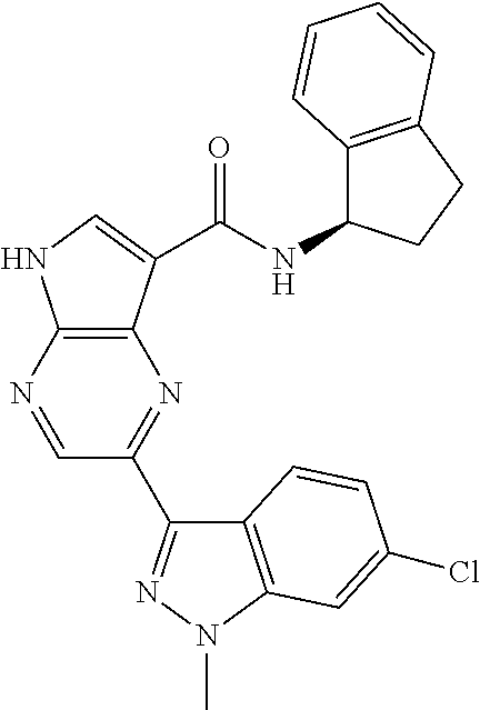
C1=NC2=C(N=C1C1=NN(C)C3=C1C=CC(Cl)=C3)C(C(NC1C3=C(CC1)C=CC=C3)=O)=CN2
